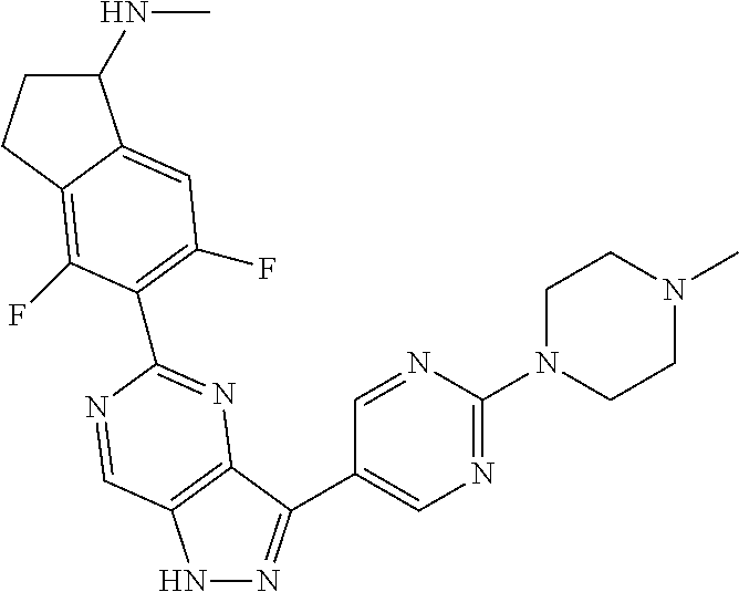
N1N=C(C2=CN=C(N3CCN(C)CC3)N=C2)C2=C1C=NC(C1=C(F)C=C3C(NC)CCC3=C1F)=N2
